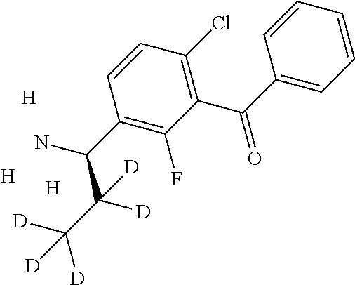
C1(C(C2=CC=CC=C2)=O)=C(Cl)C=CC(C(N)C(C([D])([D])[D])([D])[D])=C1F.[H].[H].[H]
